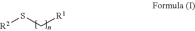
[R2]SC[R1]
